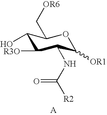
C1(O)C([R3O])C(NC([R2])=O)C([OR1])OC1C[OR6]
